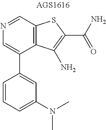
N1=CC2=C(C(C3=CC(N(C)C)=CC=C3)=C1)C(N)=C(C(N)=O)S2
